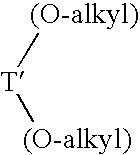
[T]([(O-alkyl)])[(O-alkyl)]
